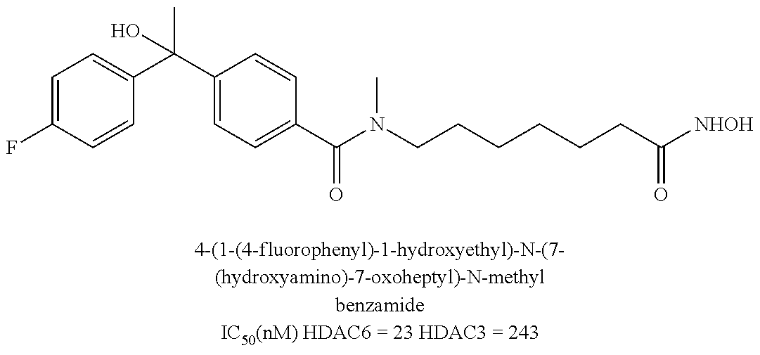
C1=C(F)C=CC(C(C2=CC=C(C(N(CCCCCCC([NHOH])=O)C)=O)C=C2)(O)C)=C1
